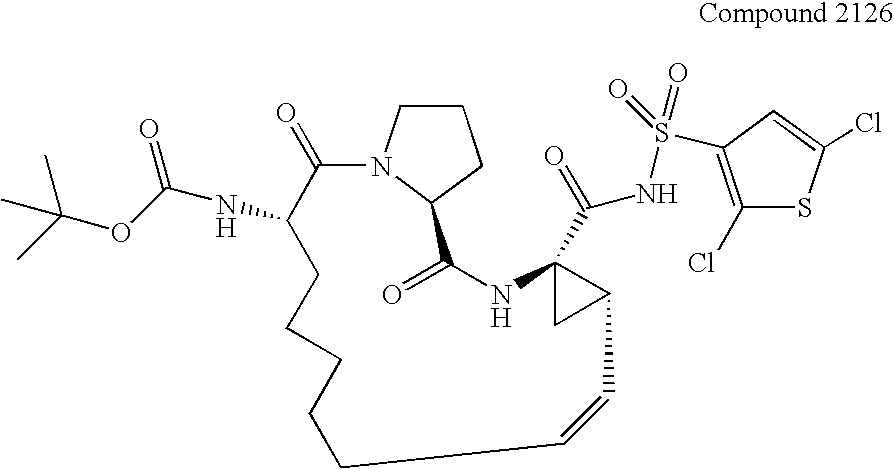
N12C(=O)C(NC(OC(C)(C)C)=O)CCCCCC=CC3C(C(NS(=O)(=O)C4=C(Cl)SC(Cl)=C4)=O)(C3)NC(=O)C1CCC2
